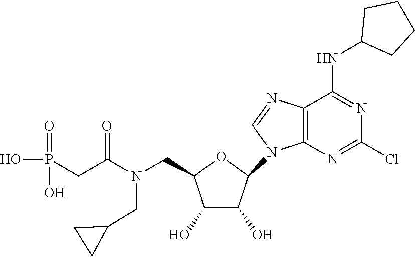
O1C(CN(C(CP(=O)(O)O)=O)CC2CC2)C(O)C(O)C1N1C=NC2=C1N=C(Cl)N=C2NC1CCCC1
